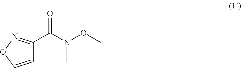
N(C)(C(=O)C1=NOC=C1)OC
